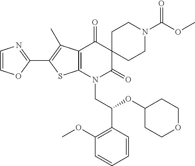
C1(C2=C(C)C3=C(S2)N(CC(OC2CCOCC2)C2=C(OC)C=CC=C2)C(=O)C2(C3=O)CCN(C(OC)=O)CC2)=NC=CO1
